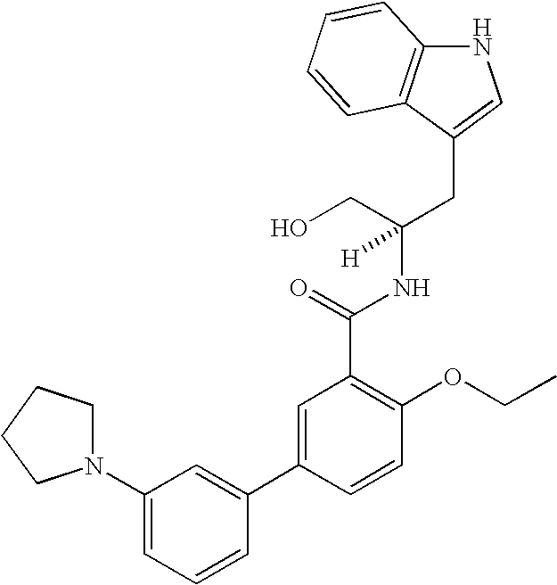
N1C2=C(C(CC(CO)(NC(C3=C(OCC)C=CC(C4=CC(N5CCCC5)=CC=C4)=C3)=O)[H])=C1)C=CC=C2
